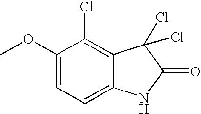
C1(OC)=CC=C2C(=C1Cl)C(Cl)(Cl)C(=O)N2
